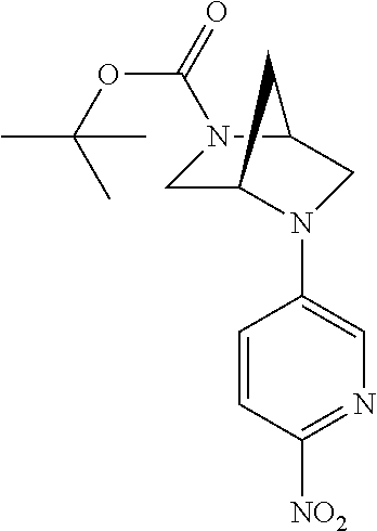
C(OC(=O)N1CC2N(C3=CN=C([NO2])C=C3)CC1C2)(C)(C)C
